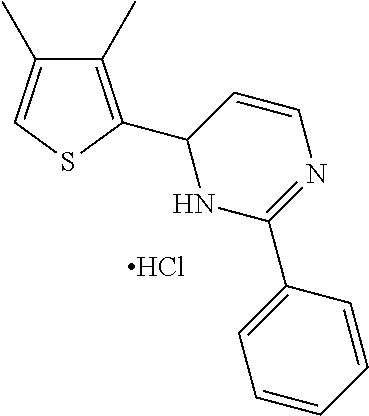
C1(C)=C(C2NC(C3=CC=CC=C3)=NC=C2)SC=C1C.Cl
